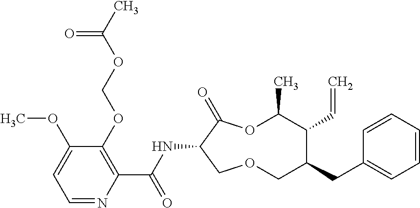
C1(OCOC(C)=O)=C(C(NC2C(=O)OC(C)C(C=C)C(CC3=CC=CC=C3)COC2)=O)N=CC=C1OC
